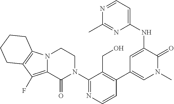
N12C(=C(F)C3=C1CCCC3)C(=O)N(C1=NC=CC(C3=CN(C)C(=O)C(NC4=CC=NC(C)=N4)=C3)=C1CO)CC2
